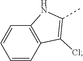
C1=CC2=C(C=C1)NC(C)=C2Cl
